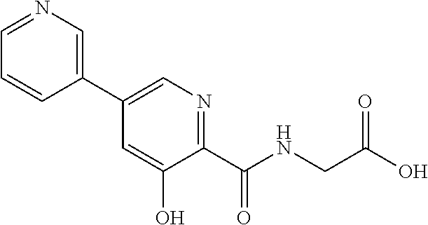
C1(C2=CN=C(C(=O)NCC(=O)O)C(O)=C2)=CN=CC=C1
